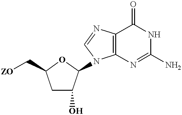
C12=C(N=C(N)NC1=O)N(C1C(O)CC(C[ZO])O1)C=N2
